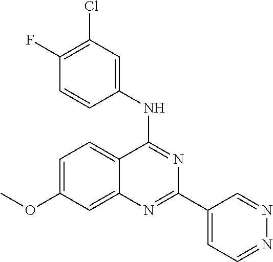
C12=CC(OC)=CC=C1C(NC1=CC(Cl)=C(F)C=C1)=NC(C1=CC=NN=C1)=N2
